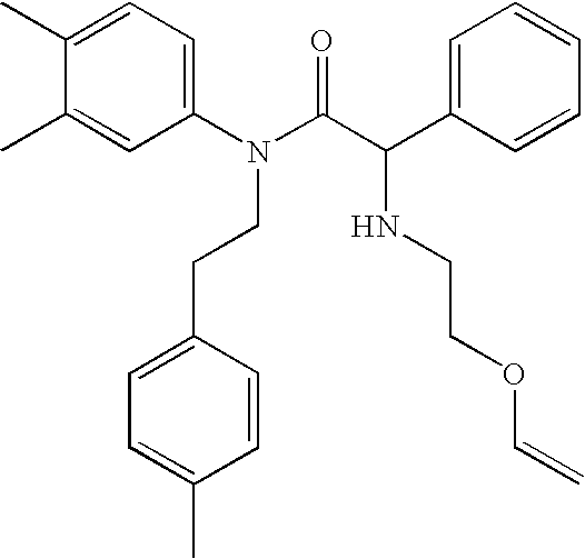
C1(N(C(C(C2=CC=CC=C2)NCCOC=C)=O)CCC2=CC=C(C)C=C2)=CC=C(C)C(C)=C1
